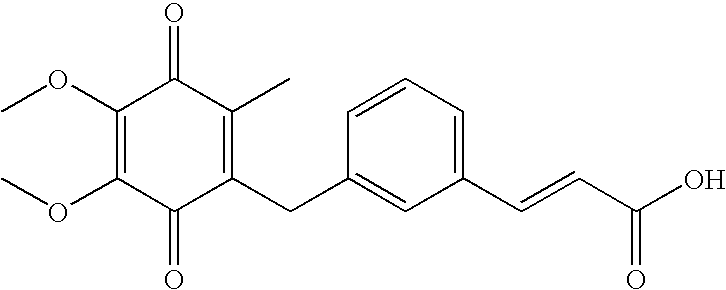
C1(=O)C(CC2=CC(C=CC(O)=O)=CC=C2)=C(C)C(=O)C(OC)=C1OC
